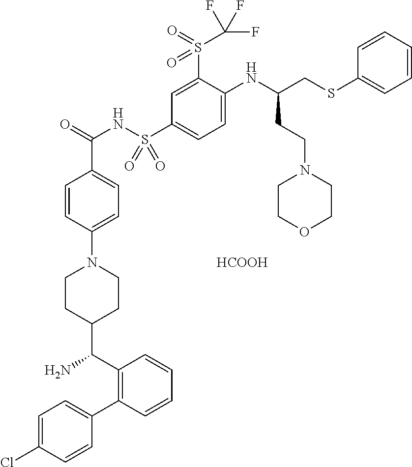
C1=CC(N2CCC(C(N)C3=C(C4=CC=C(Cl)C=C4)C=CC=C3)CC2)=CC=C1C(=O)NS(C1=CC=C(NC(CSC2=CC=CC=C2)CCN2CCOCC2)C(S(=O)(=O)C(F)(F)F)=C1)(=O)=O.[HCOOH]
